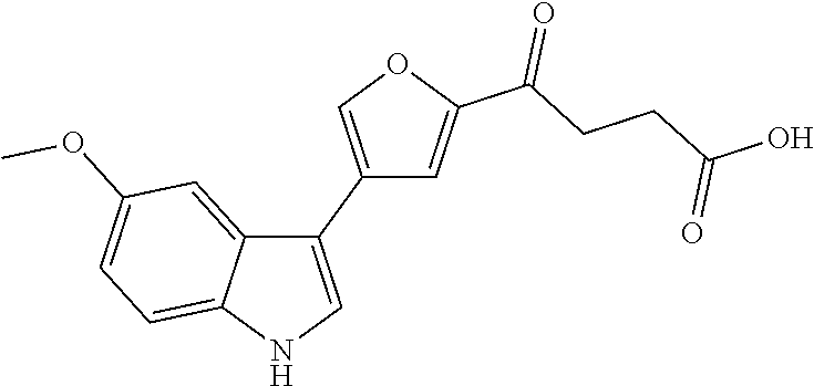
C1(C2=COC(C(CCC(O)=O)=O)=C2)=CNC2=CC=C(OC)C=C12
